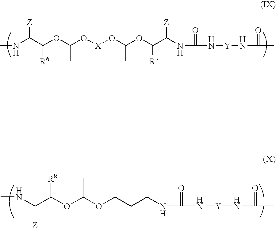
CNC(C(OC(O[X]OC(OC(C(NC(=O)N[Y]NC(=O)C)[Z])[R7])C)C)[R6])[Z].CNC(C(OC(OCCCNC(=O)N[Y]NC(=O)C)C)[R8])[Z]
